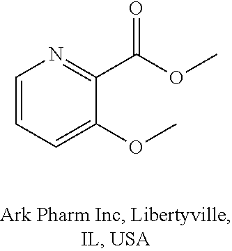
C1=CC=C(OC)C(C(=O)OC)=N1
